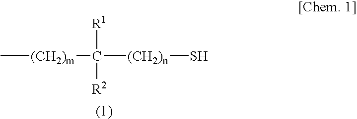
C[(CH2)m]C([(CH2)n]S)([R1])[R2]
